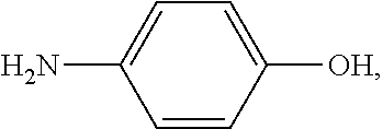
C1=CC([OH])=CC=C1N
